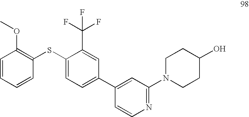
C1=CC=CC(SC2=CC=C(C3=CC(N4CCC(O)CC4)=NC=C3)C=C2C(F)(F)F)=C1OC
